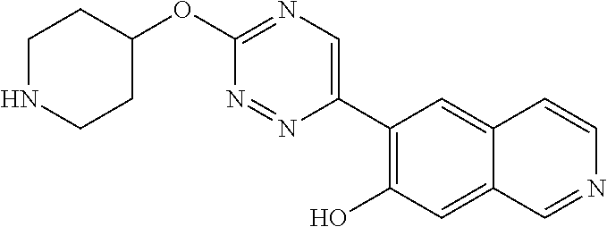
C1NCCC(OC2=NC=C(C3=C(O)C=C4C(=C3)C=CN=C4)N=N2)C1
